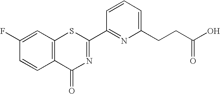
C1(F)=CC2=C(C=C1)C(=O)N=C(C1=NC(CCC(O)=O)=CC=C1)S2
